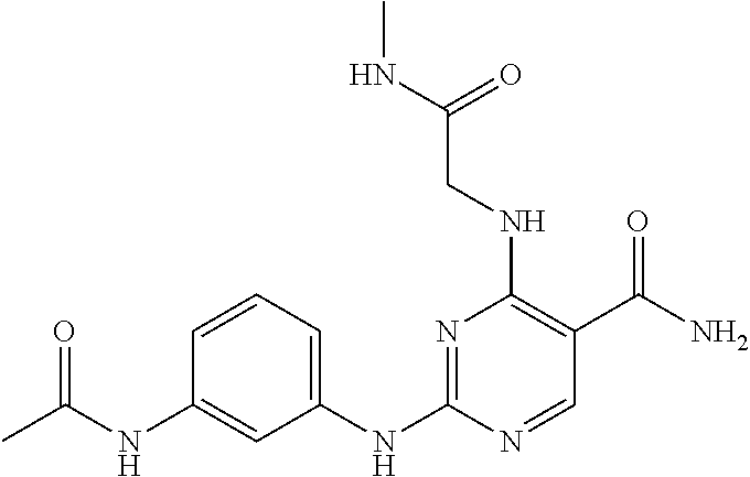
C1(NC2=NC(NCC(=O)NC)=C(C(N)=O)C=N2)=CC=CC(NC(C)=O)=C1
